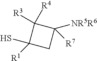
C1([NR5R6])([R7])C([R4])([R3])C([R1])(S)C1
